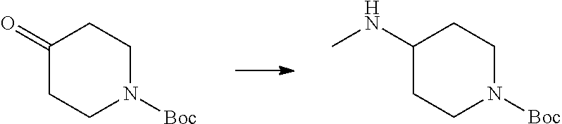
C1(=O)CCN([Boc])CC1.C1(NC)CCN([Boc])CC1
